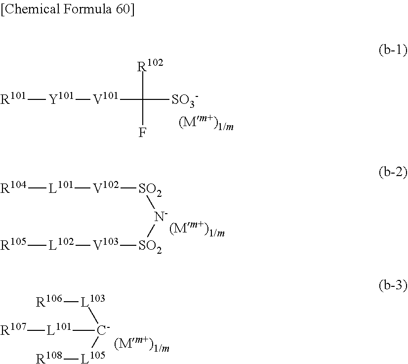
[R101][Y101][V101]C([R102])(F)[SO3-].[R104][L101][V102][SO2][N-][SO2][V103][L102][R105].[R107][L101][C-]([L103][R106])[L105][R108]
